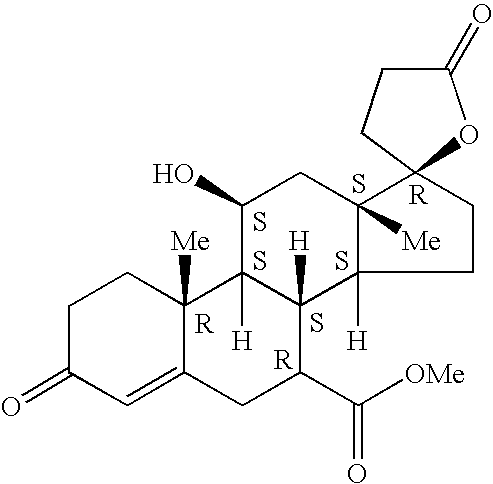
C1C(=O)C=C2C([Me])(C1)C1([H])C([H])(C(C([OMe])=O)C2)C2([H])C([Me])(CC1O)C1(CC2)CCC(=O)O1.S.S.S.S.S
